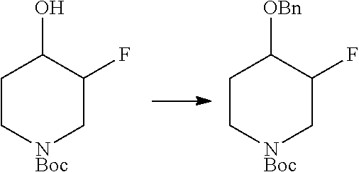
C1C[NBoc]CC(F)C1O.C1C[NBoc]CC(F)C1[OBn]
